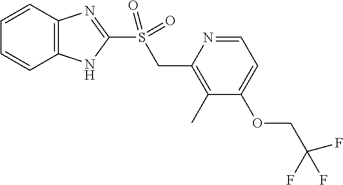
C1=CC2=C(C=C1)NC(S(CC1=C(C)C(OCC(F)(F)F)=CC=N1)(=O)=O)=N2
